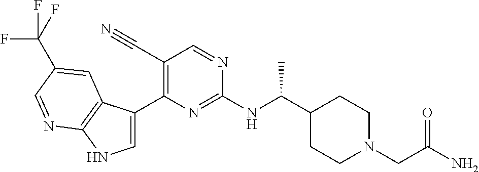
C1(C(NC2=NC(C3=CNC4=C3C=C(C(F)(F)F)C=N4)=C(C#N)C=N2)C)CCN(CC(N)=O)CC1
